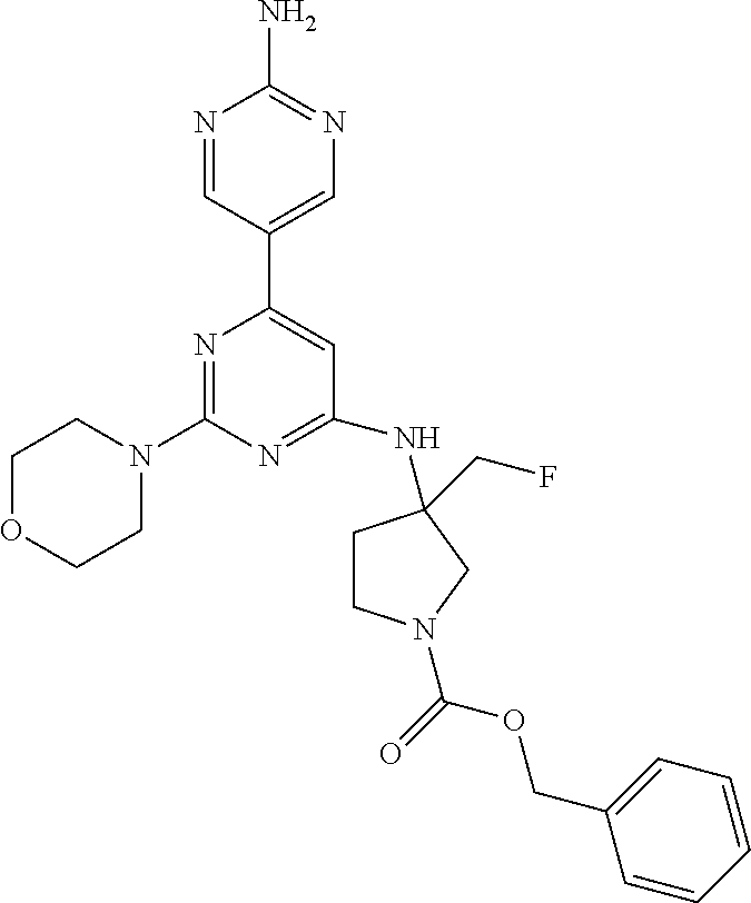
N1=CC(C2=CC(NC3(CF)CCN(C(=O)OCC4=CC=CC=C4)C3)=NC(N3CCOCC3)=N2)=CN=C1N
